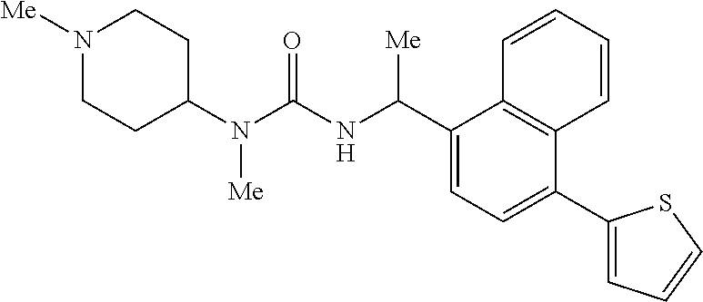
C1(N(C(NC(C2=CC=C(C3=CC=CS3)C3=C2C=CC=C3)[Me])=O)[Me])CCN([Me])CC1
